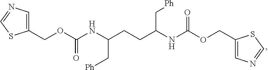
C1(COC(=O)NC(C[Ph])CCC(C[Ph])NC(=O)OCC2=CN=CS2)=CN=CS1
